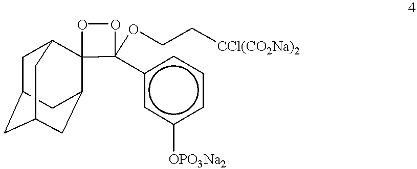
C1C2CC3CC(C4(C1C3)OOC4(c1cc([OPO3Na2])ccc1)OCC[CCl(CO2Na)2])C2
